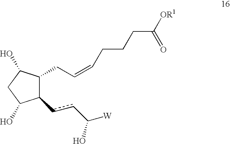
C1(ccC([W])O)C(CC=CCCCC([OR1])=O)C(O)CC1O
